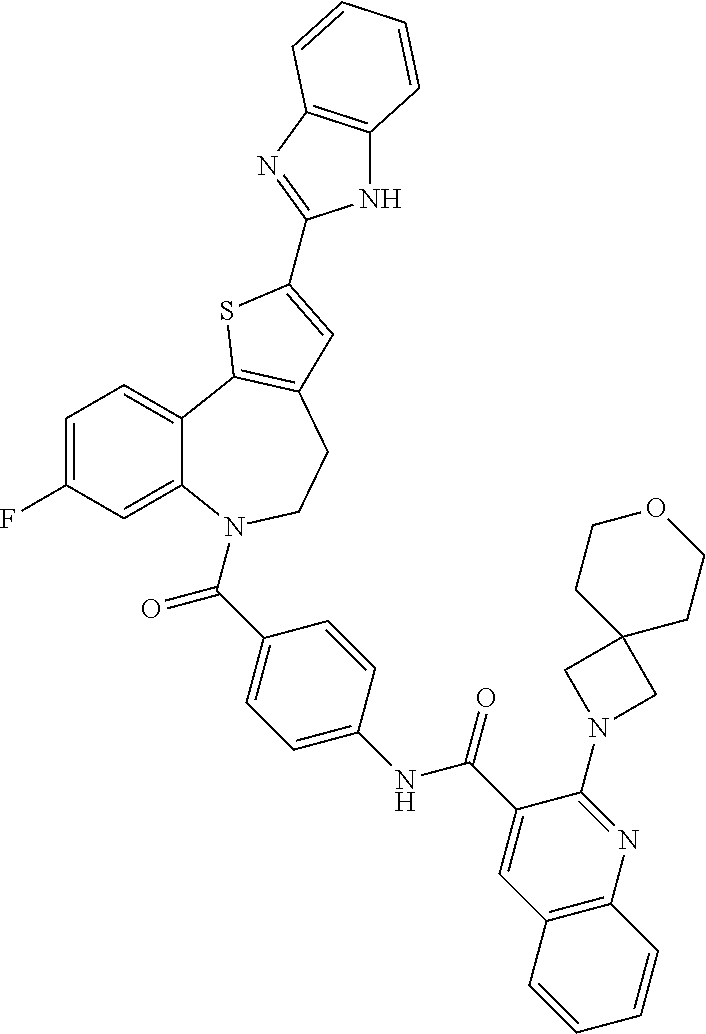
C1=C(F)C=C2C(=C1)C1=C(CCN2C(=O)C2=CC=C(NC(=O)C3=CC4=C(N=C3N3CC5(C3)CCOCC5)C=CC=C4)C=C2)C=C(C2=NC3=C(N2)C=CC=C3)S1
